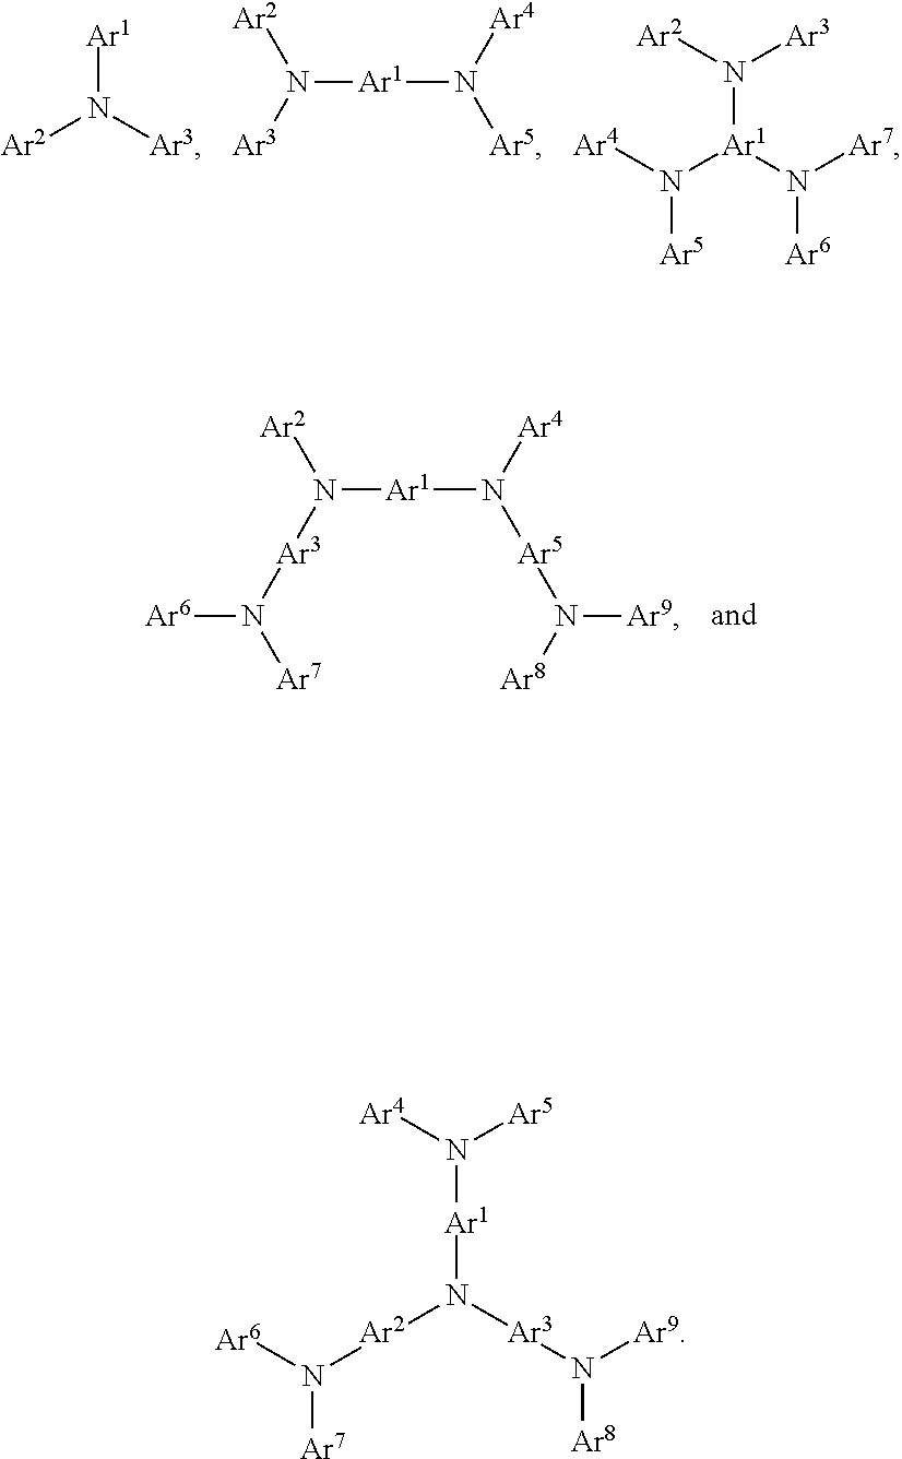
[Ar1]N([Ar3])[Ar2].[Ar1](N([Ar4])[Ar5])N([Ar2])[Ar3].N([Ar1](N([Ar5])[Ar4])N([Ar7])[Ar6])([Ar3])[Ar2].[Ar1](N([Ar4])[Ar5]N([Ar9])[Ar8])N([Ar2])[Ar3]N([Ar6])[Ar7].N([Ar2]N([Ar6])[Ar7])([Ar3]N([Ar8])[Ar9])[Ar1]N([Ar5])[Ar4]
